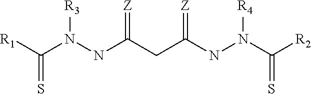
[R1]C(N(NC(CC(NN(C([R2])=S)[R4])=[Z])=[Z])[R3])=S
